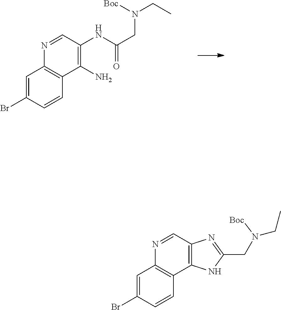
C1=C(Br)C=CC2=C1N=CC(NC(CN(CC)[Boc])=O)=C2N.C1=C(Br)C=CC2=C1N=CC1=C2NC(CN(CC)[Boc])=N1
